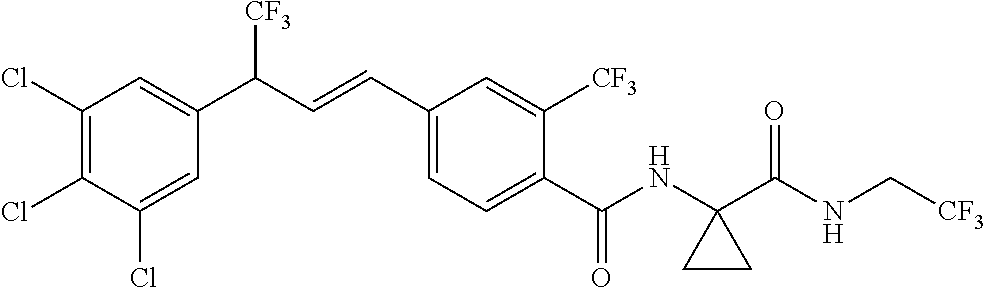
C1(Cl)=C(Cl)C(Cl)=CC(C(C=CC2=CC=C(C(NC3(C(NC[CF3])=O)CC3)=O)C([CF3])=C2)[CF3])=C1
